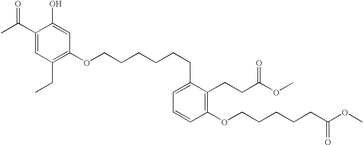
C1(C(C)=O)=CC(CC)=C(OCCCCCCC2=CC=CC(OCCCCCC(OC)=O)=C2CCC(OC)=O)C=C1O
